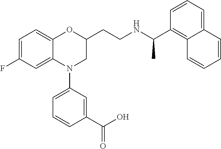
C1=C(F)C=C2C(=C1)OC(CCNC(C1=C3C(=CC=C1)C=CC=C3)C)CN2C1=CC=CC(C(O)=O)=C1
